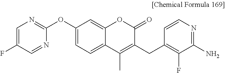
C1=C(F)C=NC(OC2=CC=C3C(=C2)OC(=O)C(CC2=C(F)C(N)=NC=C2)=C3C)=N1
